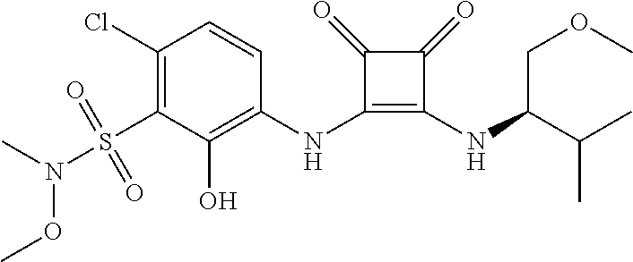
C1(NC2=C(O)C(S(N(OC)C)(=O)=O)=C(Cl)C=C2)=C(NC(C(C)C)COC)C(=O)C1=O
